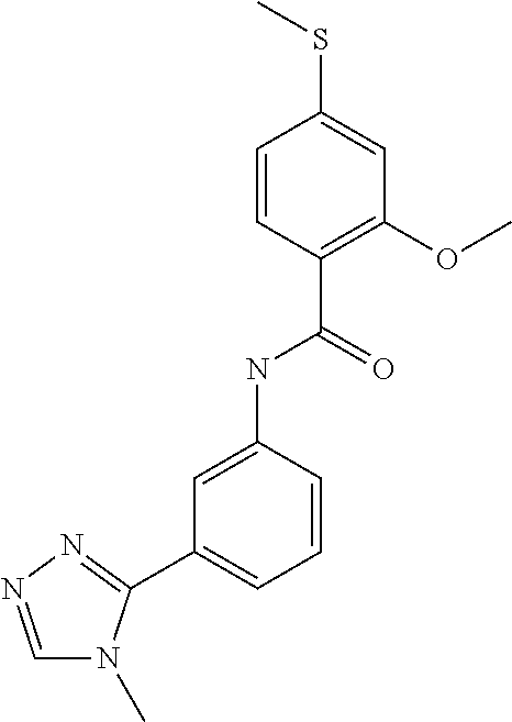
C1=NN=C(C2=CC=CC(NC(=O)C3=C(OC)C=C(SC)C=C3)=C2)N1C
